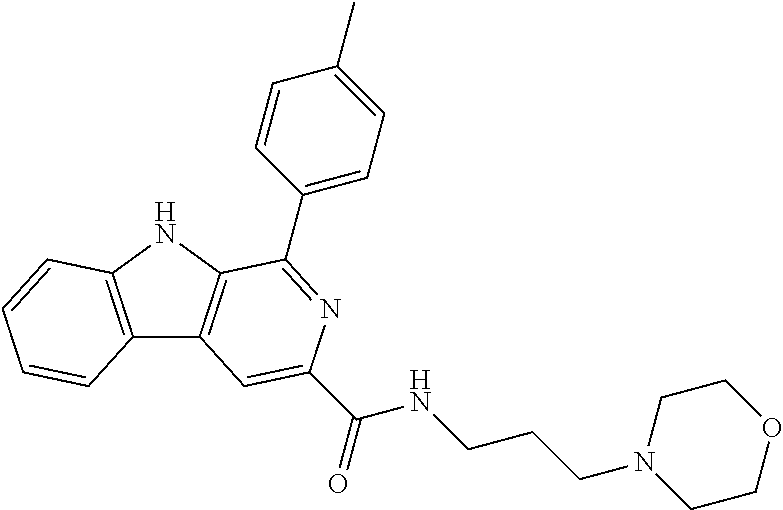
C12=C(NC3=C1C=C(C(=O)NCCCN1CCOCC1)N=C3C1=CC=C(C)C=C1)C=CC=C2
